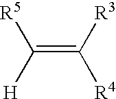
C(=C([R3])[R4])([H])[R5]
